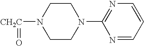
N1([CH2C]=O)CCN(C2=NC=CC=N2)CC1
